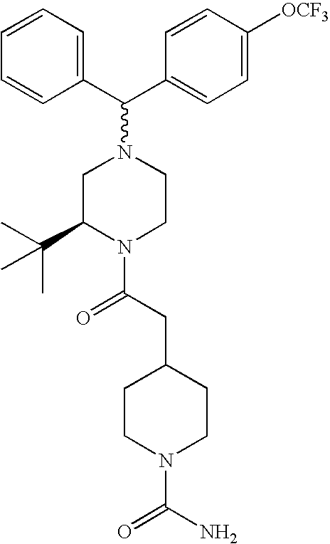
C(C1=CC=C([OCF3])C=C1)(N1CC(C(C)(C)C)N(C(CC2CCN(C(N)=O)CC2)=O)CC1)C1=CC=CC=C1
